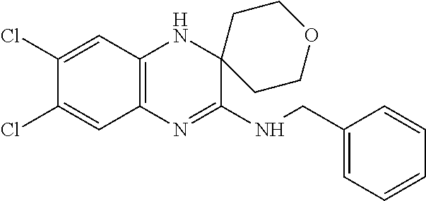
C12=C(N=C(NCC3=CC=CC=C3)C3(N1)CCOCC3)C=C(Cl)C(Cl)=C2
